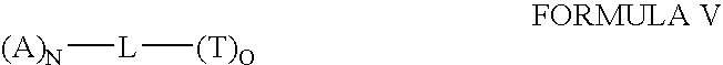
[(A)N][L][(T)O]
